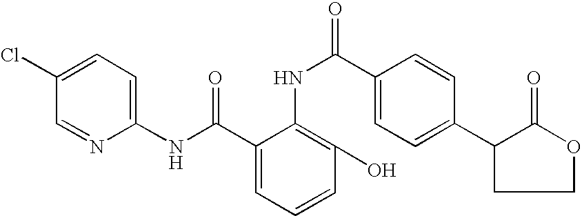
C1(Cl)=CC=C(NC(C2=CC=CC(O)=C2NC(=O)C2=CC=C(C3CCOC3=O)C=C2)=O)N=C1
